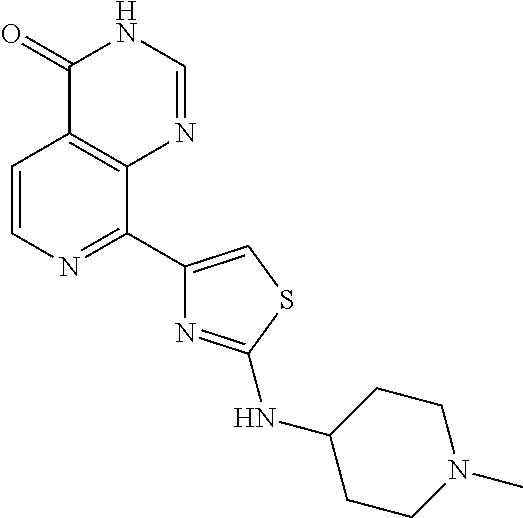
C1=CN=C(C2=CSC(NC3CCN(C)CC3)=N2)C2=C1C(=O)NC=N2
